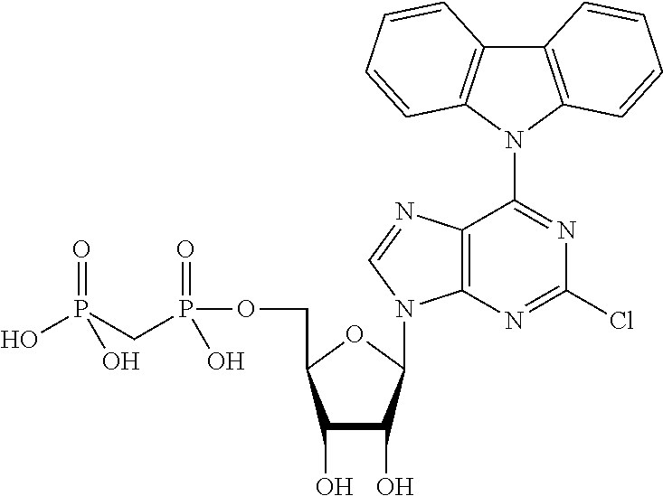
C1(O)C(O)C(N2C3=C(C(N4C5=C(C6=C4C=CC=C6)C=CC=C5)=NC(Cl)=N3)N=C2)OC1COP(CP(=O)(O)O)(=O)O
